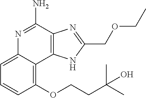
C1(OCCC(C)(C)O)=C2C(=CC=C1)N=C(N)C1=C2NC(COCC)=N1
